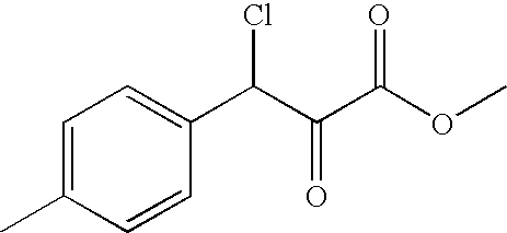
C1=C(C)C=CC(C(C(C(OC)=O)=O)Cl)=C1
